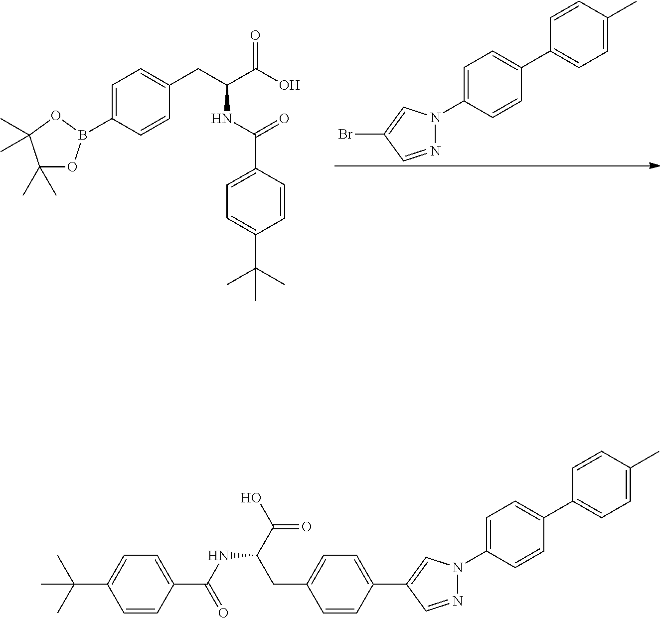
N1=CC(C2=CC=C(CC(C(=O)O)NC(=O)C3=CC=C(C(C)(C)C)C=C3)C=C2)=CN1C1=CC=C(C2=CC=C(C)C=C2)C=C1.N1=CC(Br)=CN1C1=CC=C(C2=CC=C(C)C=C2)C=C1.C1(B2OC(C)(C)C(C)(C)O2)=CC=C(CC(C(O)=O)NC(C2=CC=C(C(C)(C)C)C=C2)=O)C=C1
